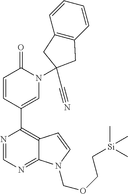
N1=CN=C2C(=C1C1=CN(C3(C#N)CC4=C(C=CC=C4)C3)C(=O)C=C1)C=CN2COCC[Si](C)(C)C
